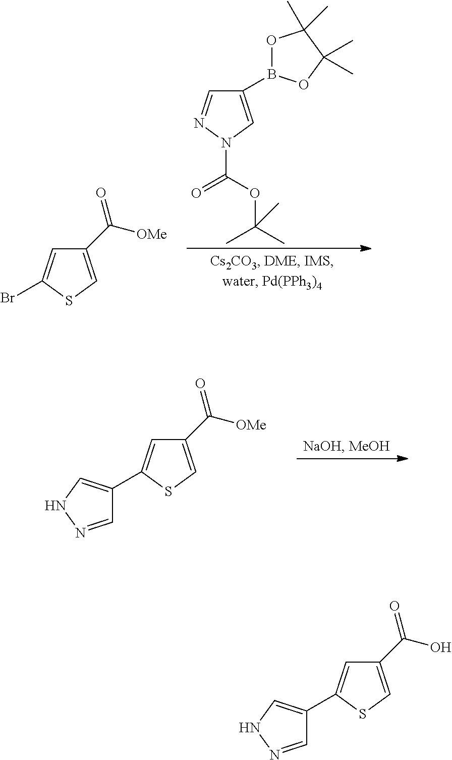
C1=C(C2=CNN=C2)SC=C1C([OMe])=O.C1(B2OC(C)(C)C(C)(C)O2)=CN(C(OC(C)(C)C)=O)N=C1.C1(C([OMe])=O)=CSC(Br)=C1.C1=C(C2=CNN=C2)SC=C1C(O)=O
